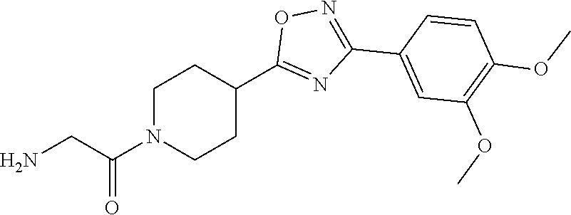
C1N(C(CN)=O)CCC(C2=NC(C3=CC(OC)=C(OC)C=C3)=NO2)C1
